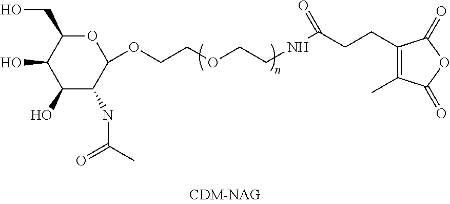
O1C(CO)C(O)C(O)C(NC(C)=O)C1OCCOCCNC(CCC1=C(C)C(=O)OC1=O)=O
